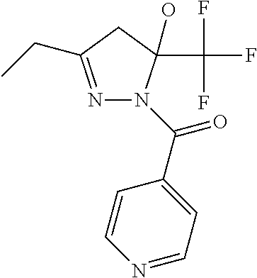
N1=C(CC)CC(O)(C(F)(F)F)N1C(C1=CC=NC=C1)=O
